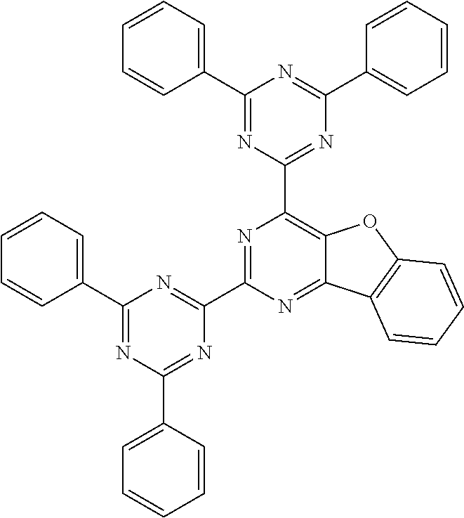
C1(C2=CC=CC=C2)=NC(C2=CC=CC=C2)=NC(C2=NC(C3=NC(C4=CC=CC=C4)=NC(C4=CC=CC=C4)=N3)=C3C(=N2)C2=C(O3)C=CC=C2)=N1
